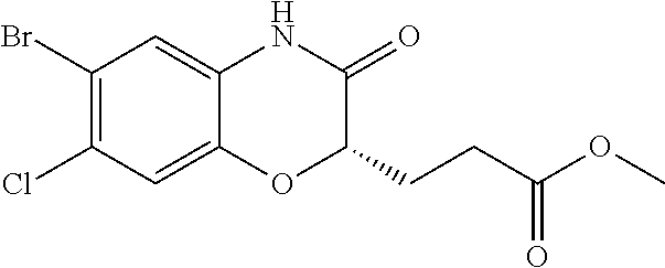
C1(Br)=C(Cl)C=C2C(=C1)NC(=O)C(CCC(OC)=O)O2
